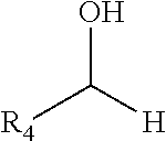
OC([R4])[H]
